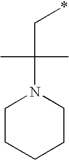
C1CCCCN1C(C)(C)C*
